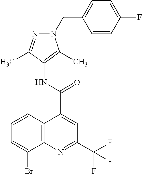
C12=C(N=C(C(F)(F)F)C=C1C(NC1=C(C)N(CC3=CC=C(F)C=C3)N=C1C)=O)C(Br)=CC=C2
